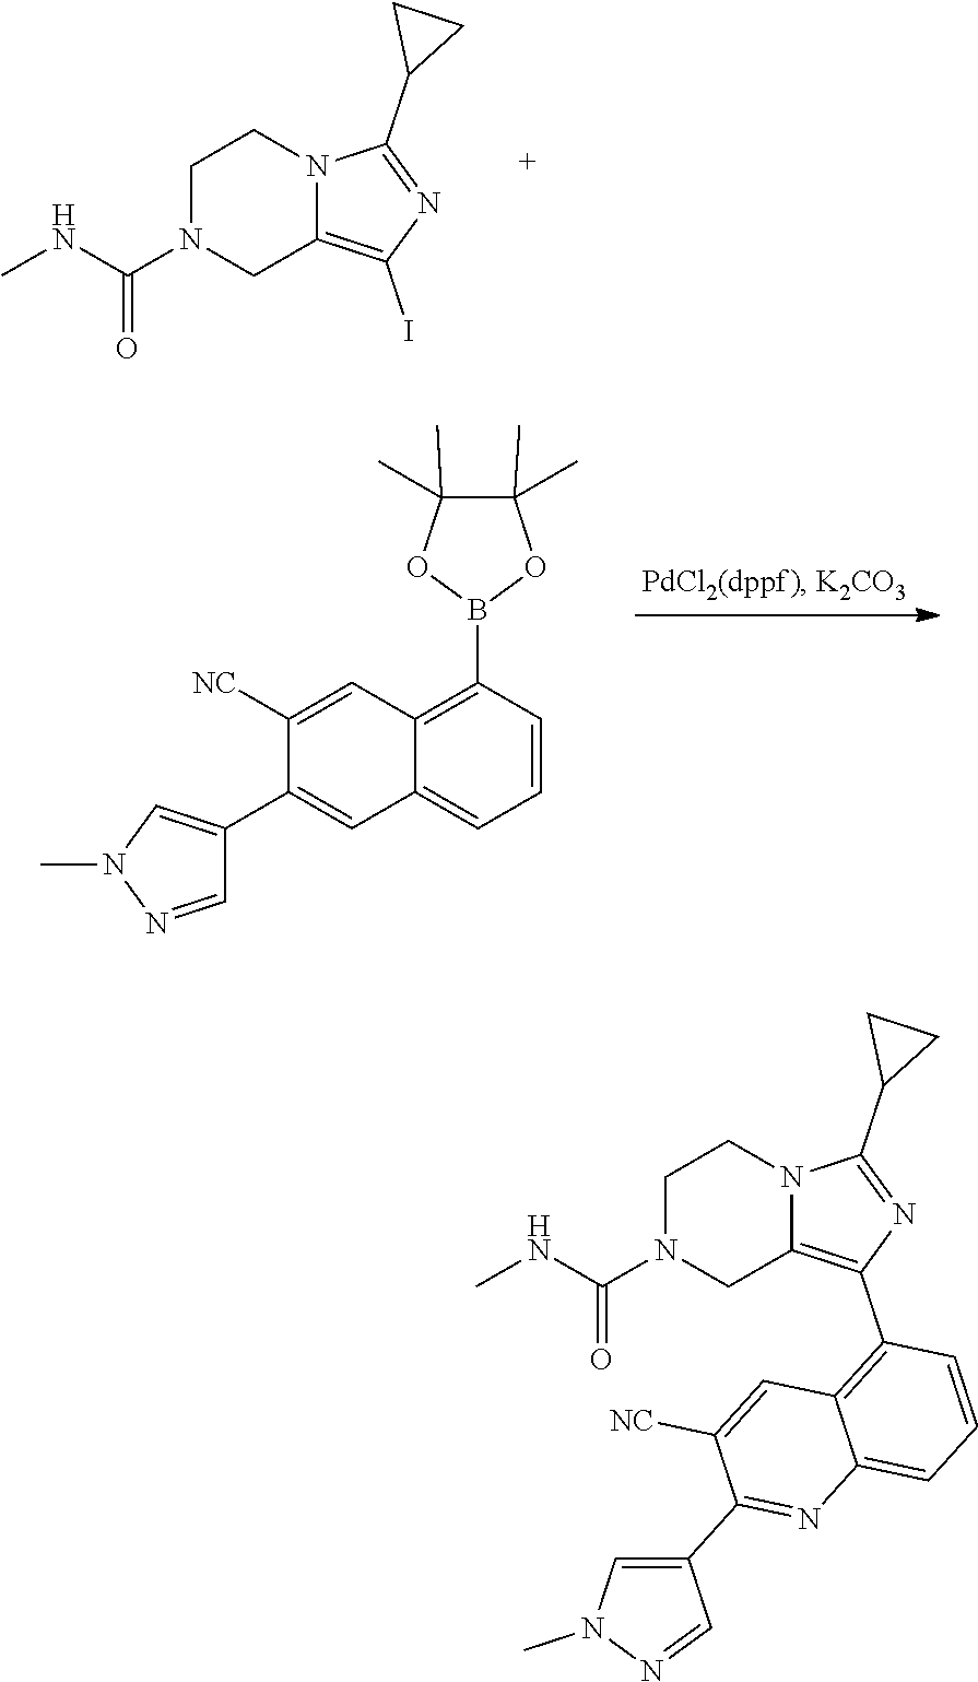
C1N(C(NC)=O)CC2=C(I)N=C(C3CC3)N2C1.C12=C(B3OC(C)(C)C(C)(C)O3)C=CC=C1C=C(C1=CN(C)N=C1)C([NC])=C2.C1N(C(NC)=O)CC2=C(C3=C4C(=CC=C3)N=C(C3=CN(C)N=C3)C([NC])=C4)N=C(C3CC3)N2C1
